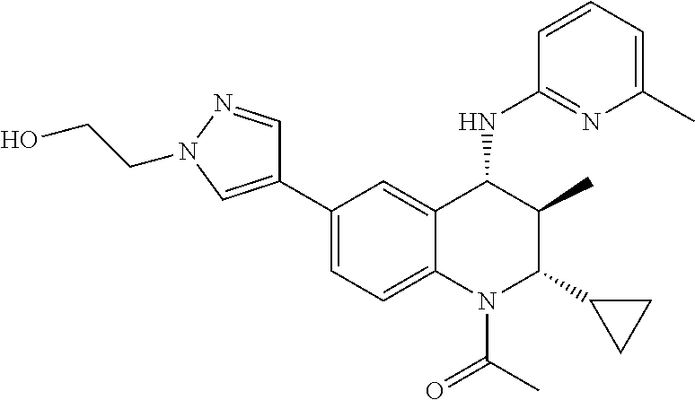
C1=CC=C(C)N=C1NC1C(C)C(C2CC2)N(C(=O)C)C2=CC=C(C3=CN(CCO)N=C3)C=C12
